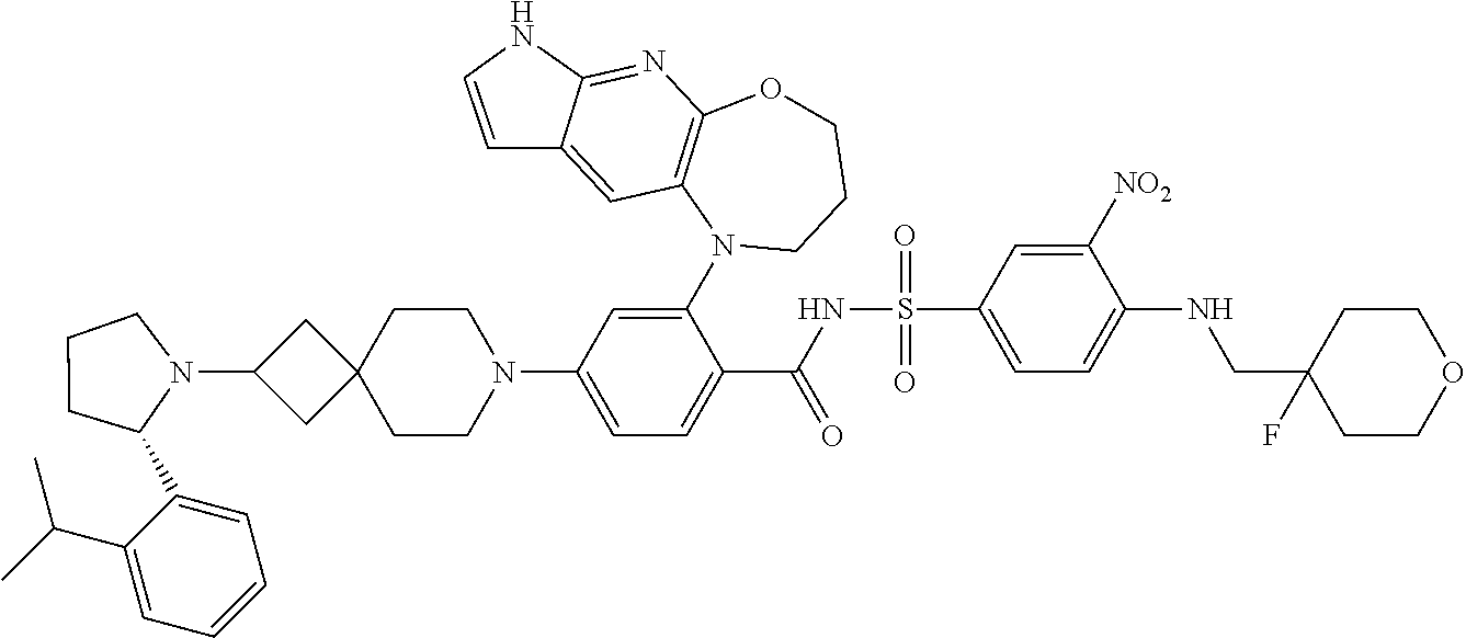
C1(C2N(C3CC4(C3)CCN(C3=CC=C(C(NS(C5=CC=C(NCC6(F)CCOCC6)C([NO2])=C5)(=O)=O)=O)C(N5CCCOC6=C5C=C5C(=N6)NC=C5)=C3)CC4)CCC2)=CC=CC=C1C(C)C
